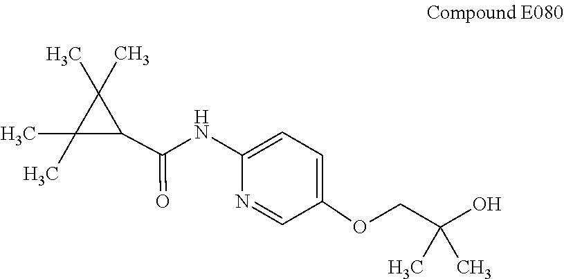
C1(C)(C)C(C(NC2=CC=C(OCC(C)(C)O)C=N2)=O)C1(C)C
